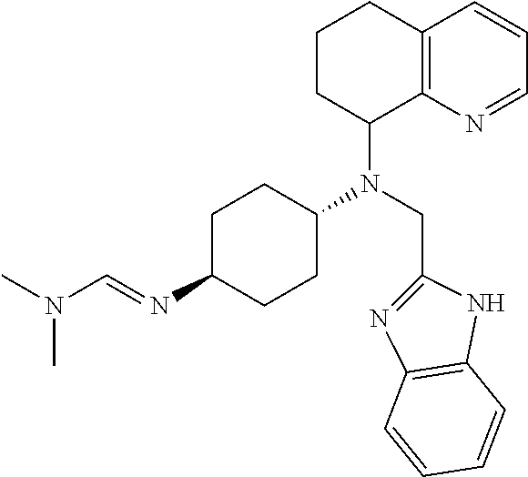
C12=C(N=CC=C1)C(N(CC1=NC3=C(N1)C=CC=C3)C1CCC(N=CN(C)C)CC1)CCC2
